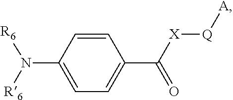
C1=CC(N([R6])[R6])=CC=C1C([X][Q][A])=O
